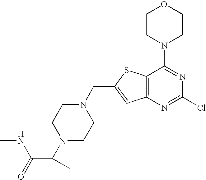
N1(CC2=CC3=C(S2)C(N2CCOCC2)=NC(Cl)=N3)CCN(C(C(=O)NC)(C)C)CC1
